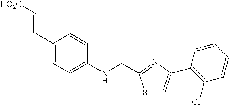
C1(C=C[HO2C])=CC=C(NCC2=NC(C3=C(Cl)C=CC=C3)=CS2)C=C1C
